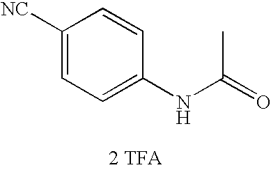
N(C(=O)C)C1=CC=C([NC])C=C1.[2 TFA]
